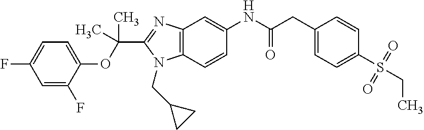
C1=CC2=C(C=C1NC(CC1=CC=C(S(CC)(=O)=O)C=C1)=O)N=C(C(OC1=CC=C(F)C=C1F)(C)C)N2CC1CC1
